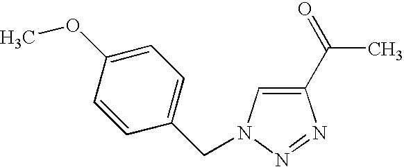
C1(CN2C=C(C(=O)C)N=N2)=CC=C(OC)C=C1
